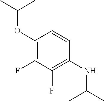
C1(OC(C)C)=C(F)C(F)=C(NC(C)C)C=C1
